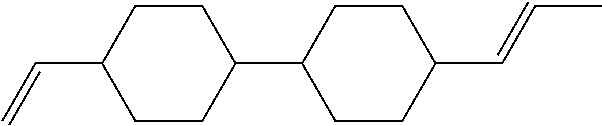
C=CC1CCC(C2CCC(C=CC)CC2)CC1
